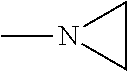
C1CN1C
